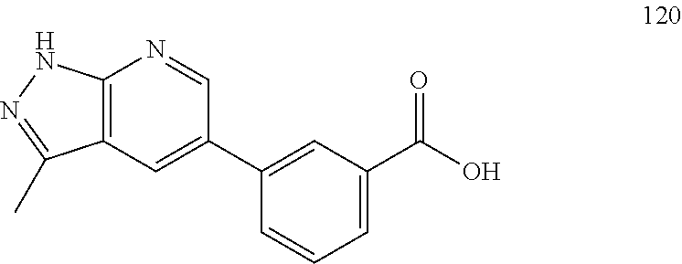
C12=C(C=C(C3=CC(C(O)=O)=CC=C3)C=N1)C(C)=NN2
